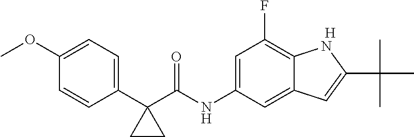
[H].C1(OC)=CC=C(C2(C(NC3=CC(F)=C4C(=C3)C=C(C(C)(C)C)N4)=O)CC2)C=C1
